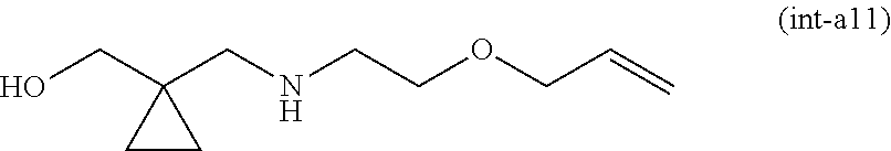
OCC1(CNCCOCC=C)CC1
